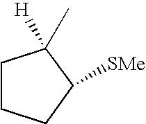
C1CCC([SMe])C1(C)[H]
